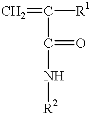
C=C([R1])C(N[R2])=O
